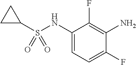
C1(NS(C2CC2)(=O)=O)=CC=C(F)C(N)=C1F
